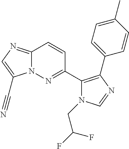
N12C(=NC=C1C#N)C=CC(C1=C(C3=CC=C(C)C=C3)N=CN1CC(F)F)=N2
